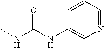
N(C(NC)=O)C1=CN=CC=C1
